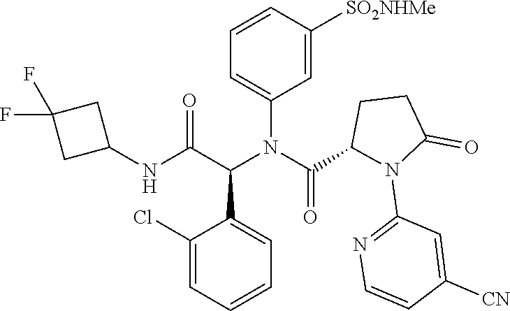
C1=CC([SO2NHMe])=CC(N(C(C(NC2CC(F)(F)C2)=O)C2=CC=CC=C2Cl)C(=O)C2N(C3=NC=CC([CN])=C3)C(=O)CC2)=C1
